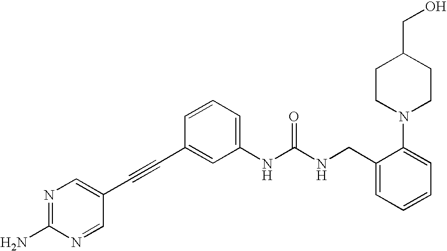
N1=C(N)N=CC(C#CC2=CC(NC(NCC3=CC=CC=C3N3CCC(CO)CC3)=O)=CC=C2)=C1
